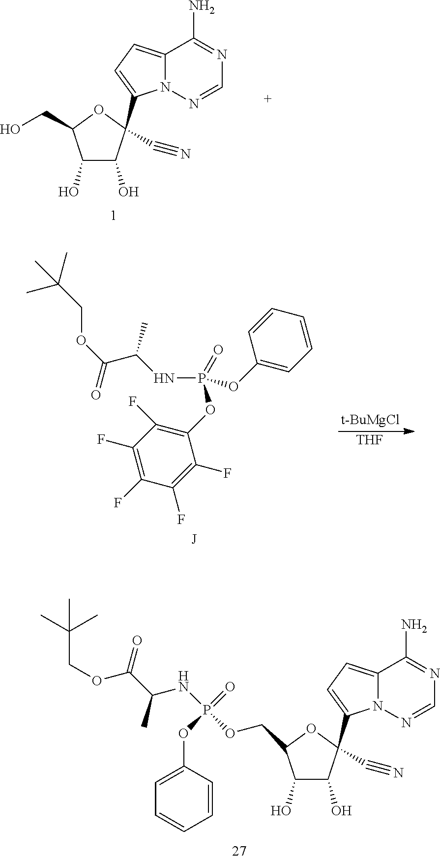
[THF].[t-BuMgCl].N(P(OC1=CC=CC=C1)(OC1=C(F)C(F)=C(F)C(F)=C1F)=O)C(C(OCC(C)(C)C)=O)C.[J].C1(O)C(O)C(C#N)(C2=CC=C3N2N=CN=C3N)OC1COP(=O)(OC1=CC=CC=C1)NC(C(OCC(C)(C)C)=O)C.C1(O)C(O)C(C#N)(C2=CC=C3N2N=CN=C3N)OC1CO
